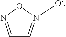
C1=NON([O-])=C1
